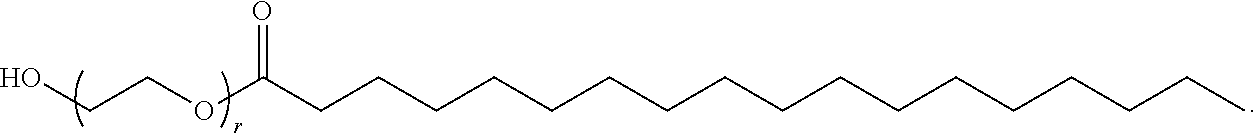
O(C(=O)CCCCCCCCCCCCCCCCC)CCO
